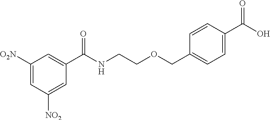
C1([O2N])=CC([NO2])=CC(C(NCCOCC2=CC=C(C(O)=O)C=C2)=O)=C1
